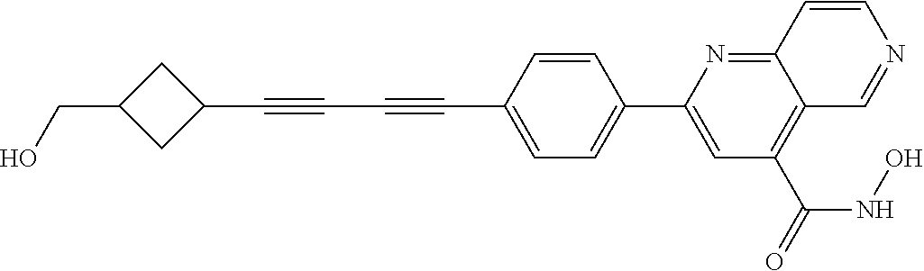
C1=CC(C#CC#CC2CC(CO)C2)=CC=C1C1=CC(C(=O)NO)=C2C(=N1)C=CN=C2
